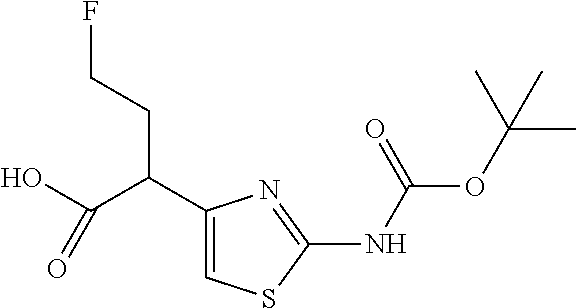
C1(C(C(O)=O)CCF)=CSC(NC(OC(C)(C)C)=O)=N1
